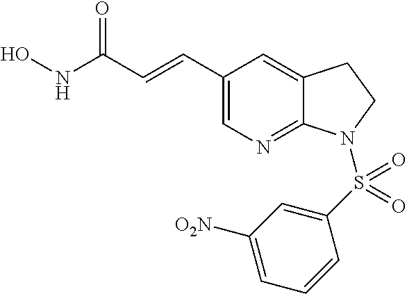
ONC(C=CC1=CN=C2C(=C1)CCN2S(C1=CC([O2N])=CC=C1)(=O)=O)=O
